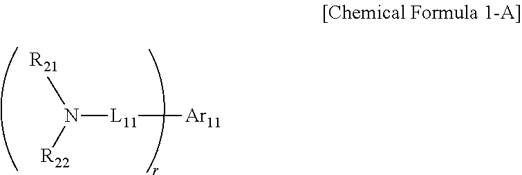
[L11](N([R22])[R21])[Ar11]
